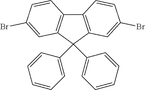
C12=C(C(C3=CC=CC=C3)(C3=CC=CC=C3)C3=C1C=CC(Br)=C3)C=C(Br)C=C2
